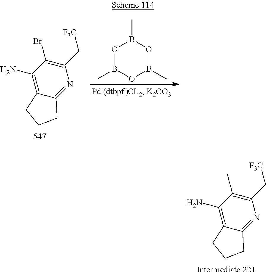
C1(N)=C2C(=NC(C[F3C])=C1C)CCC2.C1(N)=C2C(=NC(C[F3C])=C1Br)CCC2.O1B(C)OB(C)OB1C
